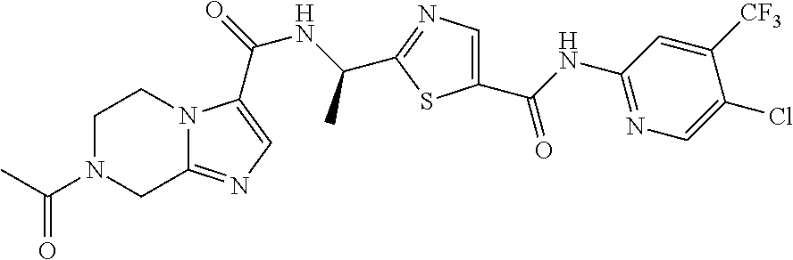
C1CN2C(=NC=C2C(=O)NC(C)C2=NC=C(C(=O)NC3=NC=C(Cl)C([CF3])=C3)S2)CN1C(=O)C
